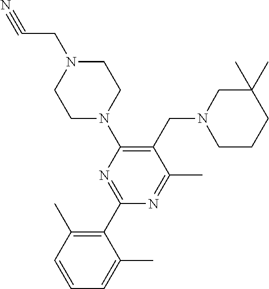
C1N(CC#N)CCN(C2=C(CN3CCCC(C)(C)C3)C(C)=NC(C3=C(C)C=CC=C3C)=N2)C1
